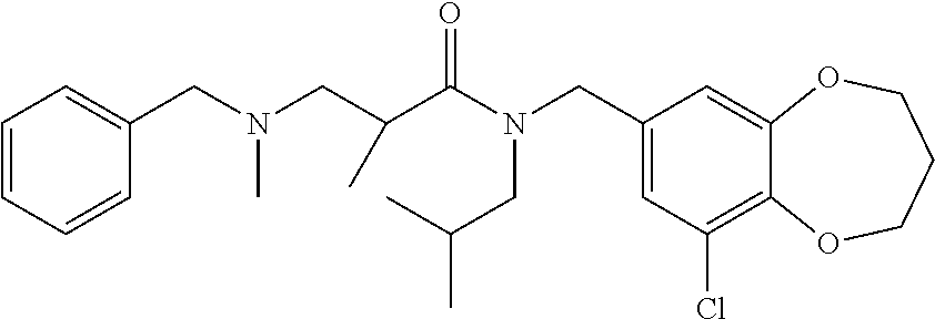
C1(CN(C(=O)C(CN(CC2=CC=CC=C2)C)C)CC(C)C)=CC(Cl)=C2C(=C1)OCCCO2
